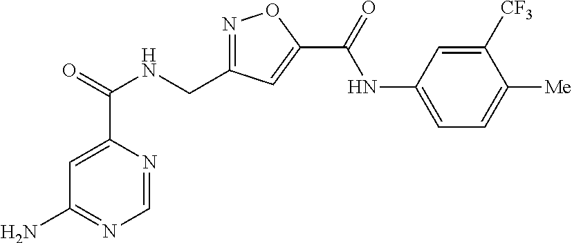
C1=NC(C(=O)NCC2=NOC(C(=O)NC3=CC=C([Me])C([CF3])=C3)=C2)=CC(N)=N1
